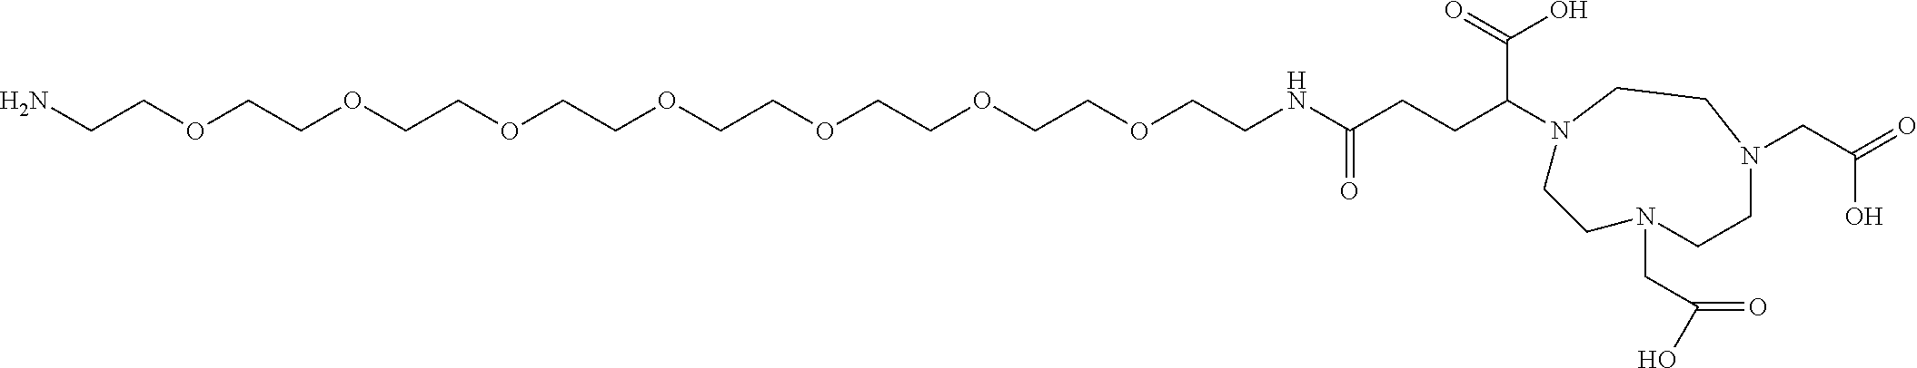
NCCOCCOCCOCCOCCOCCOCCOCCNC(CCC(N1CCN(CC(O)=O)CCN(CC(=O)O)CC1)C(=O)O)=O
